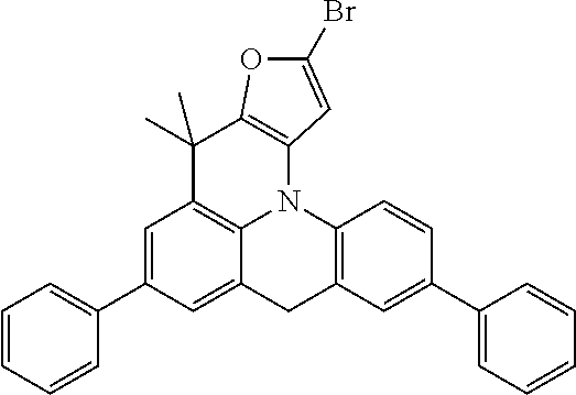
C1=C(C2=CC=CC=C2)C=C2C3=C1C(C)(C)C1=C(N3C3=C(C2)C=C(C2=CC=CC=C2)C=C3)C=C(Br)O1
